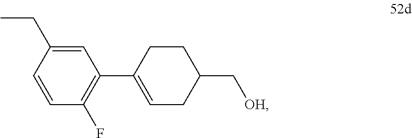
C1(CC)=CC(C2=CCC(C[OH])CC2)=C(F)C=C1
